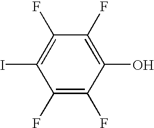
C1(F)=C(F)C(O)=C(F)C(F)=C1I
